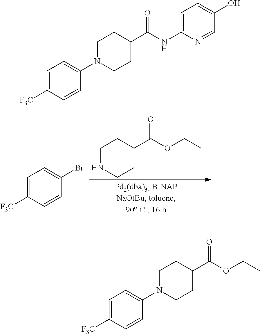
C1NCCC(C(OCC)=O)C1.C1=CC([F3C])=CC=C1Br.C1=NC(NC(C2CCN(C3=CC=C([F3C])C=C3)CC2)=O)=CC=C1O.C1=CC([F3C])=CC=C1N1CCC(C(OCC)=O)CC1
